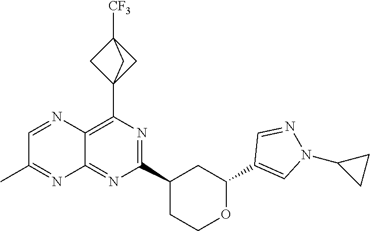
C12=NC(C3CCOC(C4=CN(C5CC5)N=C4)C3)=NC(C34CC([CF3])(C3)C4)=C1N=CC(C)=N2
